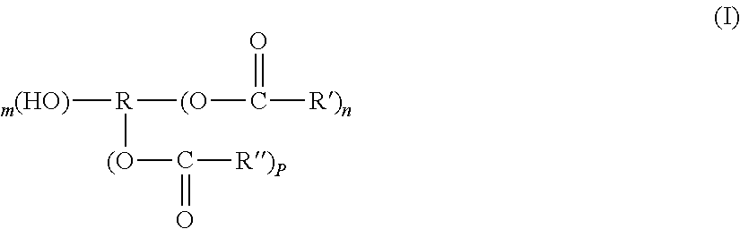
[m(HO)][R]([(O]C([R)n])=O)[(O]C([R)P])=O
